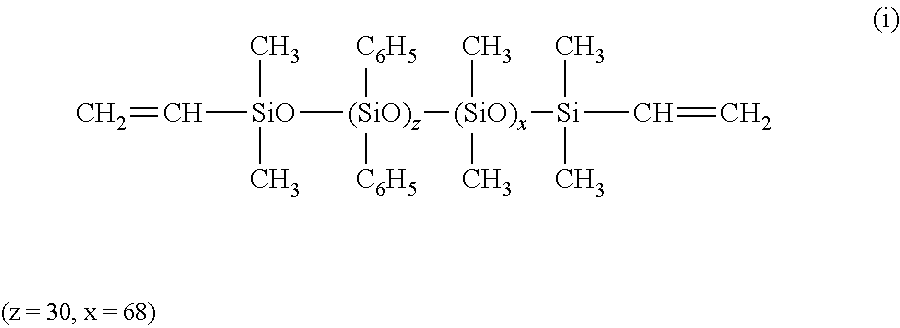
C=C[SiO]([(SiO)z]([(SiO)x]([Si](C=C)(C)C)(C)C)([C6H5])[C6H5])(C)C
